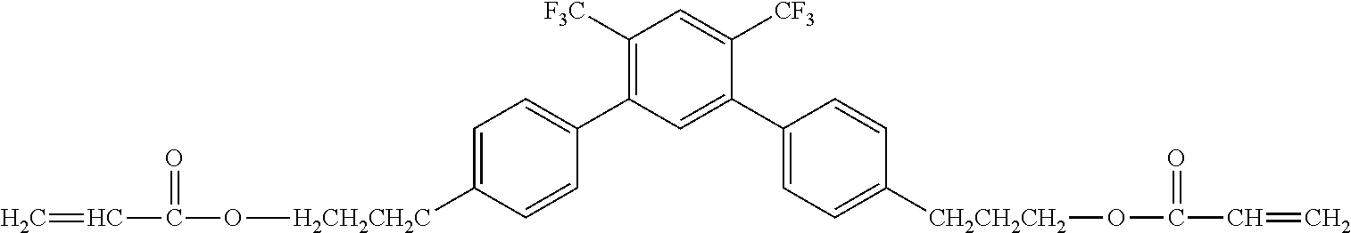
O(C(C=C)=O)[CH2CH2CH2]C1=CC=C(C2=CC(C3=CC=C([H2CH2CH2C]OC(C=C)=O)C=C3)=C([F3C])C=C2[CF3])C=C1
